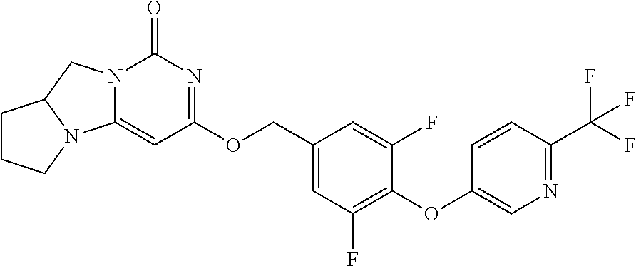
C1CCN2C1CN1C2=CC(OCC2=CC(F)=C(OC3=CN=C(C(F)(F)F)C=C3)C(F)=C2)=NC1=O
